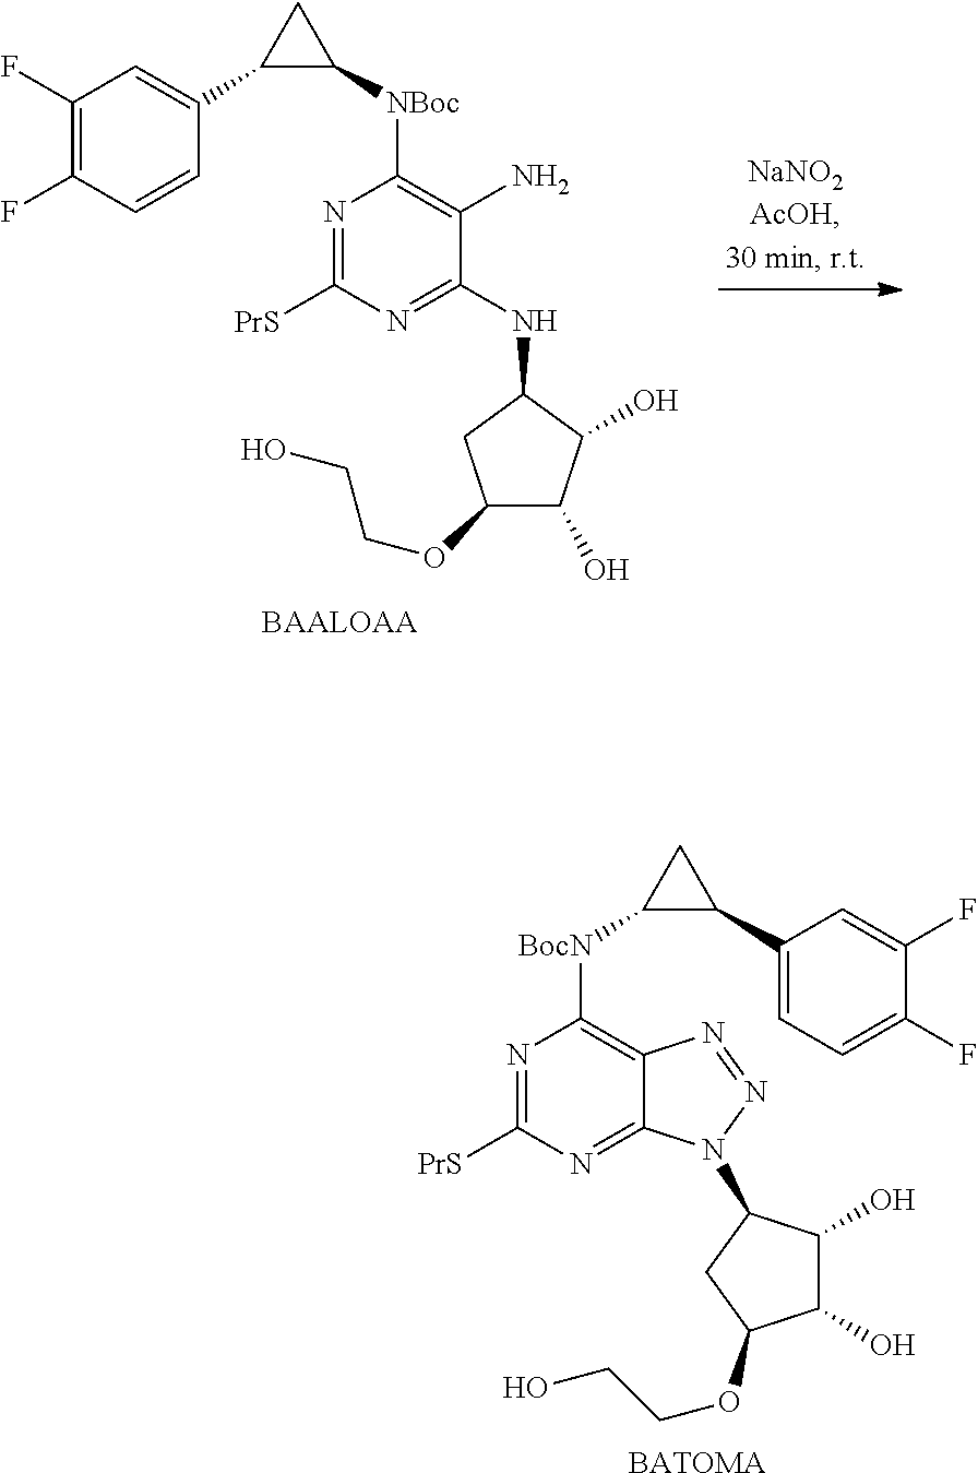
N1=C([PrS])N=C2C(=C1[BocN]C1C(C3=CC=C(F)C(F)=C3)C1)N=NN2C1C(O)C(O)C(OCCO)C1.[BATOMA].C1(F)=C(F)C=CC(C2C([NBoc]C3=C(N)C(NC4CC(OCCO)C(O)C4O)=NC([PrS])=N3)C2)=C1
